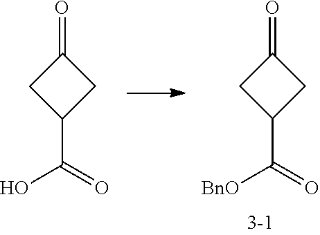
C1(C(=O)[BnO])CC(=O)C1.C1(C(=O)O)CC(=O)C1
